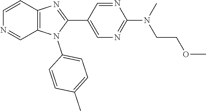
C12=C(C=CN=C1)N=C(C1=CN=C(N(C)CCOC)N=C1)N2C1=CC=C(C)C=C1
